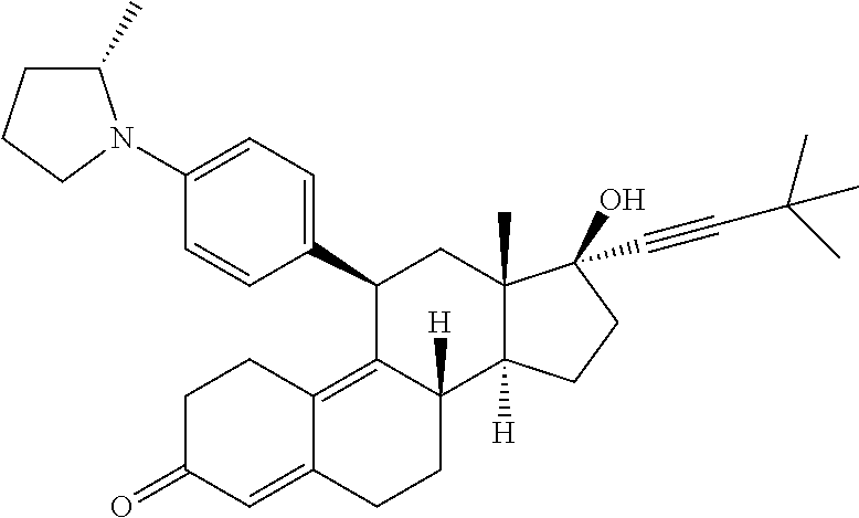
C1(N2C(C)CCC2)=CC=C(C2C3=C4C(=CC(=O)CC4)CCC3([H])C3([H])C(C)(C2)C(O)(C#CC(C)(C)C)CC3)C=C1
